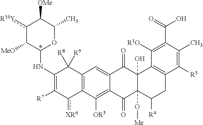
C1(NC2OC(C)C([OMe])c([R10Y])C2[MeO])=C([R7])c([XR6])C2=C(C1([R8])[R9])C=C1C(=C2[OR5])C(=O)C2(O[Me])C(O)(C1=O)C1=C(CC2[R4])C([R3])=C(C)C(C(=O)O)=C1[R1O]
